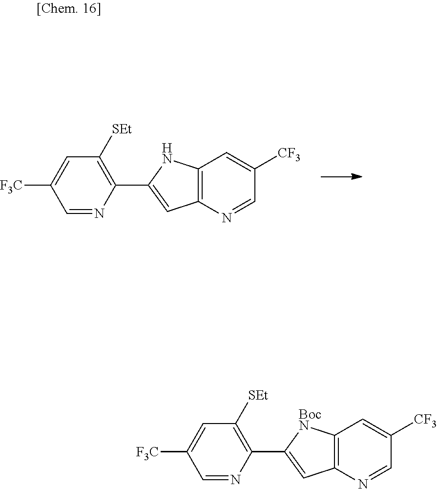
C1=NC(C2=CC3=C(N2)C=C([CF3])C=N3)=C([SEt])C=C1[F3C].C1=NC(C2=CC3=C([BocN]2)C=C([CF3])C=N3)=C([SEt])C=C1[F3C]
